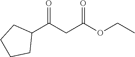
C1(C(CC(OCC)=O)=O)CCCC1
